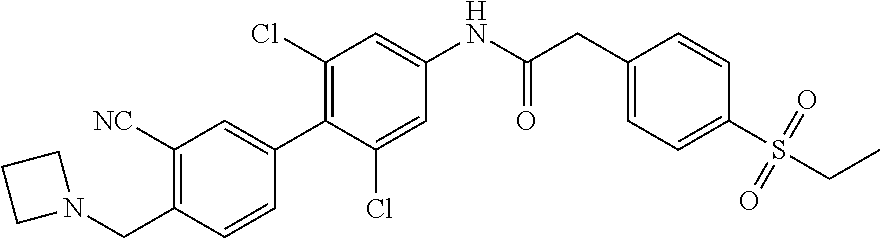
C1(CC(NC2=CC(Cl)=C(C3=CC([NC])=C(CN4CCC4)C=C3)C(Cl)=C2)=O)=CC=C(S(CC)(=O)=O)C=C1
